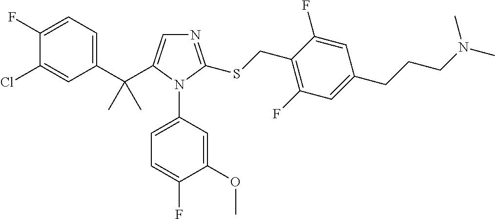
C1(C(C)(C)C2=CN=C(SCC3=C(F)C=C(CCCN(C)C)C=C3F)N2C2=CC=C(F)C(OC)=C2)=CC=C(F)C(Cl)=C1
